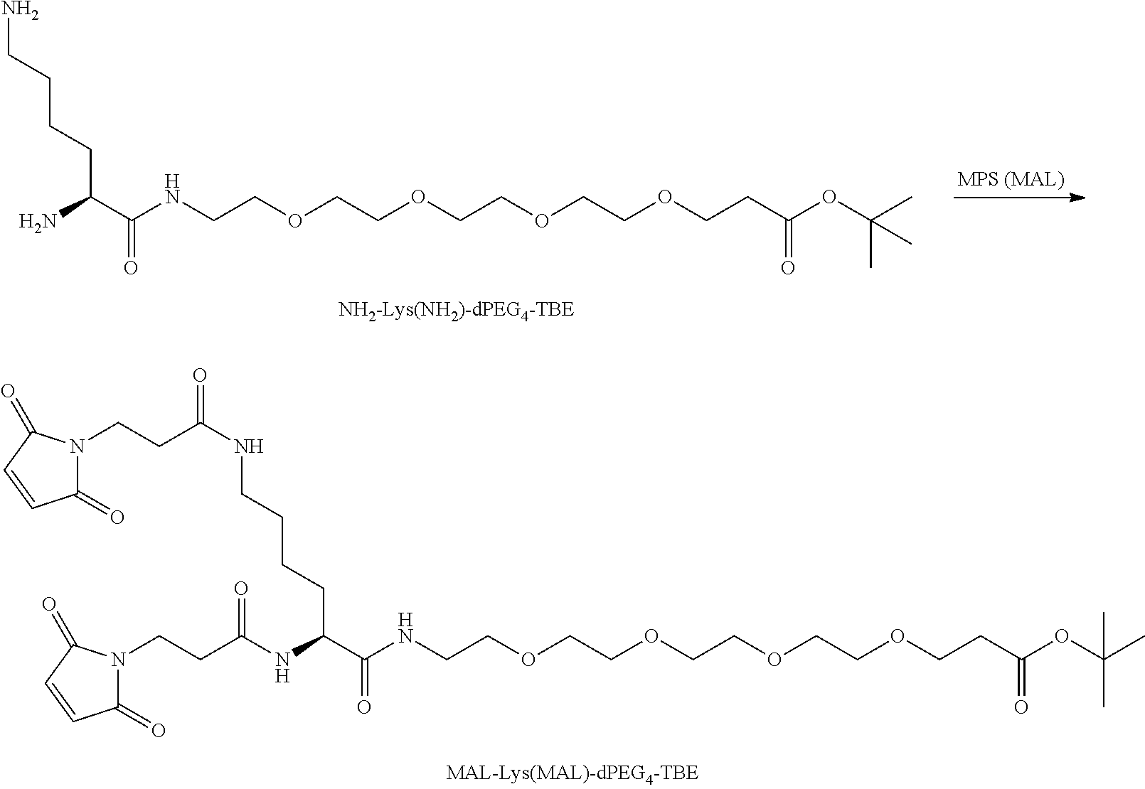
NCCCCC(C(NCCOCCOCCOCCOCCC(OC(C)(C)C)=O)=O)N.C1(=O)N(CCC(NCCCCC(C(NCCOCCOCCOCCOCCC(OC(C)(C)C)=O)=O)NC(CCN2C(=O)C=CC2=O)=O)=O)C(=O)C=C1
